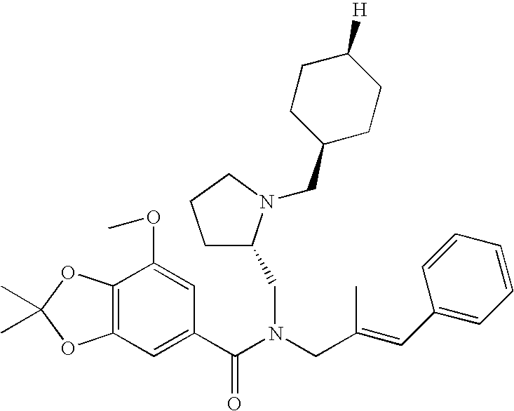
C12=C(OC(C)(C)O1)C(OC)=CC(C(N(CC(=CC1=CC=CC=C1)C)CC1CCCN1CC1CCC([H])CC1)=O)=C2
